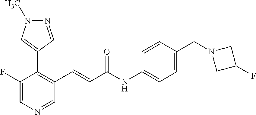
C1(F)=CN=CC(C=CC(NC2=CC=C(CN3CC(F)C3)C=C2)=O)=C1C1=CN(C)N=C1
